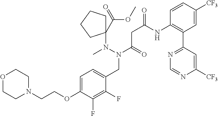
C1=C(OCCN2CCOCC2)C(F)=C(F)C(CN(N(C2(C(=O)OC)CCCC2)C)C(=O)CC(=O)NC2=C(C3=NC=NC([CF3])=C3)C=C([CF3])C=C2)=C1
